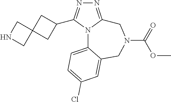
N1=C2N(C(C3CC4(C3)CNC4)=N1)C1=CC=C(Cl)C=C1CN(C(=O)OC)C2
